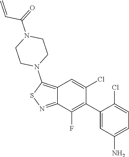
C1(C2=C(F)C3=NSC(N4CCN(C(C=C)=O)CC4)=C3C=C2Cl)=CC(N)=CC=C1Cl
